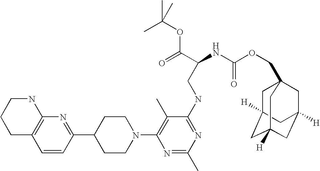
C1=CC(C2CCN(C3=C(C)C(NCC(NC(OCC45CC6([H])CC([H])(CC([H])(C4)C6)C5)=O)C(=O)OC(C)(C)C)=NC(C)=N3)CC2)=NC2=C1CCCN2
